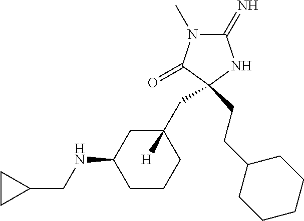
C1(=N)N(C)C(=O)C(CC2([H])CC(NCC3CC3)CCC2)(CCC2CCCCC2)N1
